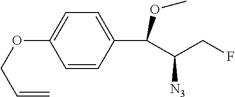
C1=CC(C(C(CF)[N3])OC)=CC=C1OCC=C
